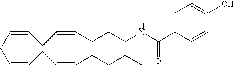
C(CC=CCC=CCCCCC)=CCC=CCCCNC(C1=CC=C(O)C=C1)=O
